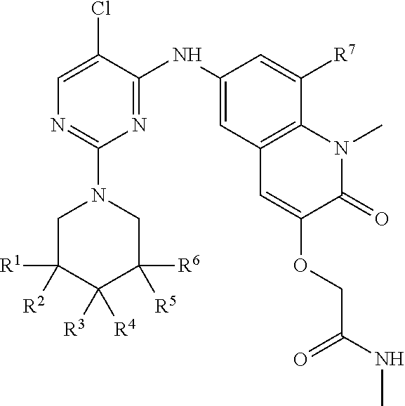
C1=C(Cl)C(NC2=CC3=C(C([R7])=C2)N(C)C(=O)C(OCC(NC)=O)=C3)=NC(N2CC([R1])([R2])C([R3])([R4])C([R6])([R5])C2)=N1
